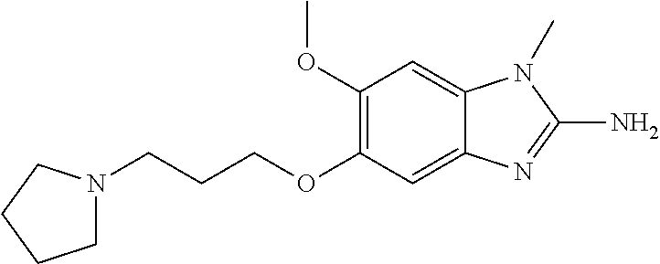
C1(OC)=C(OCCCN2CCCC2)C=C2C(=C1)N(C)C(N)=N2
